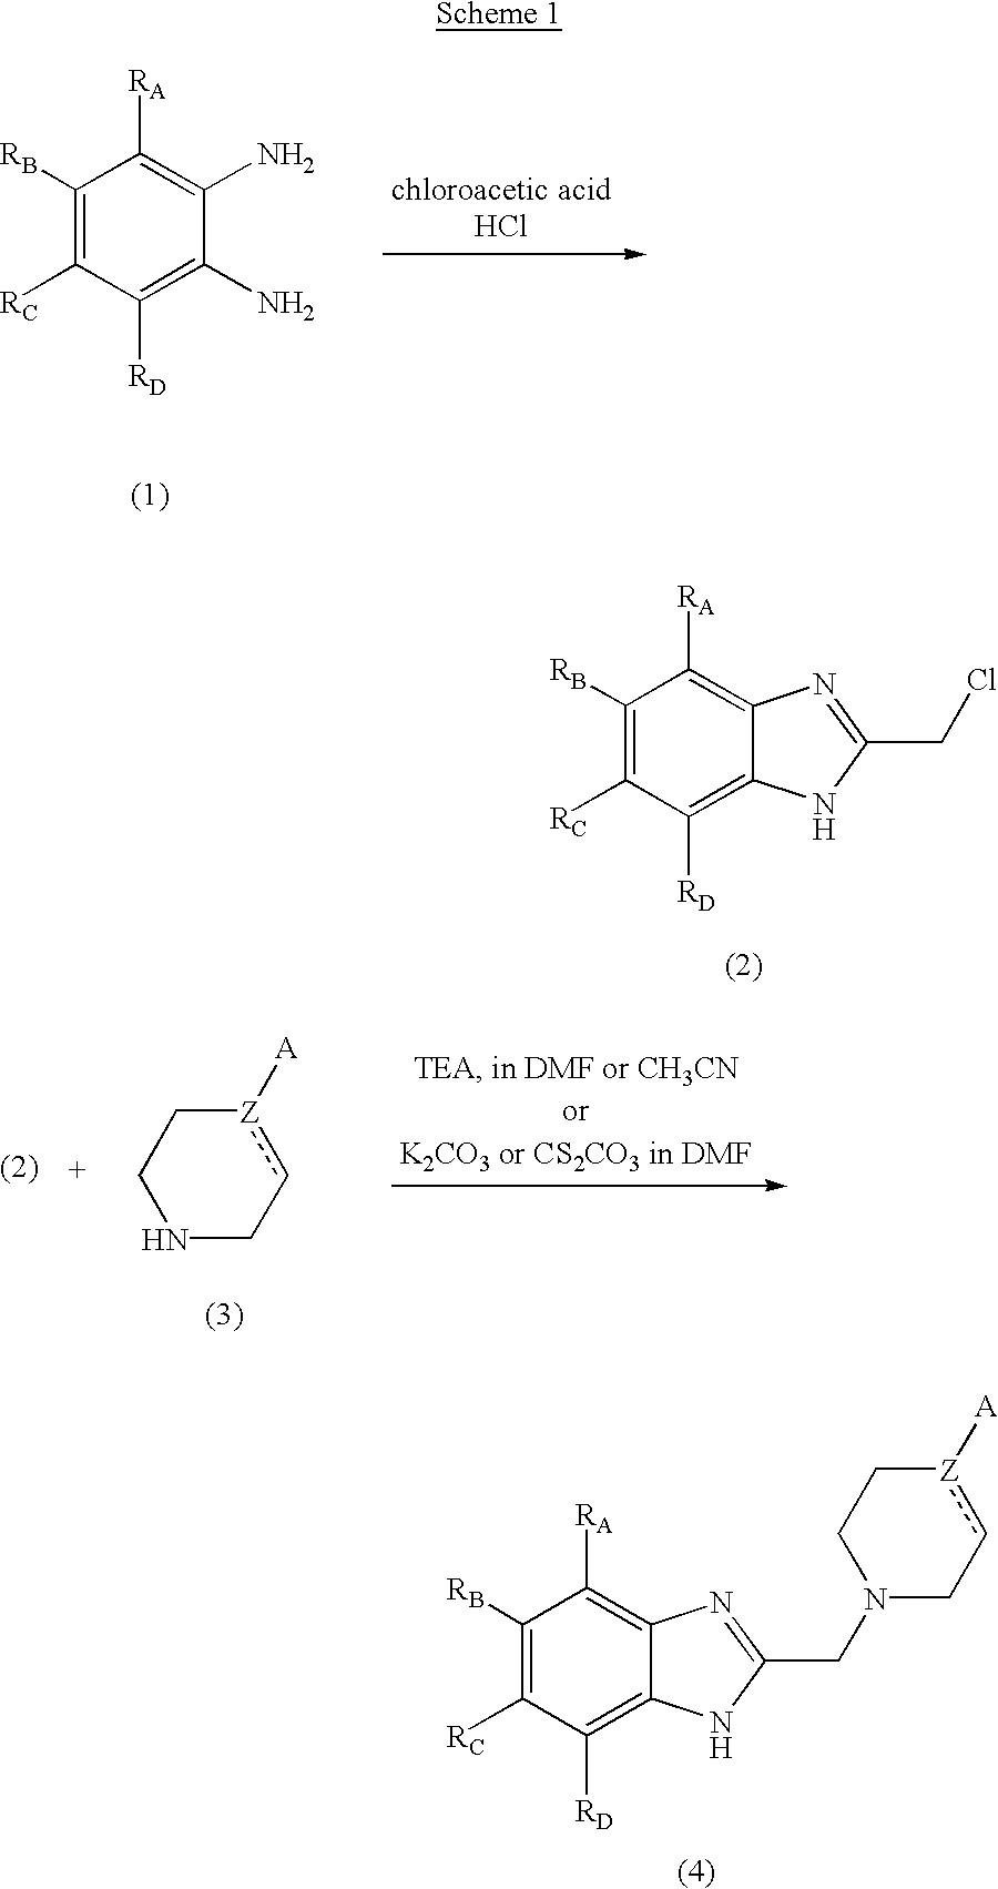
C1([RB])=C([RC])C([RD])=C(N)C(N)=C1[RA].C1([RB])=C([RC])C([RD])=C2C(=C1[RA])N=C(CCl)N2.C1NCc[Z]([A])C1.C1([RB])=C([RC])C([RD])=C2C(=C1[RA])N=C(CN1Cc[Z]([A])CC1)N2
